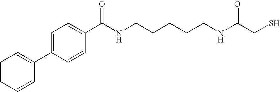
C1(C(NCCCCCNC(CS)=O)=O)=CC=C(C2=CC=CC=C2)C=C1
